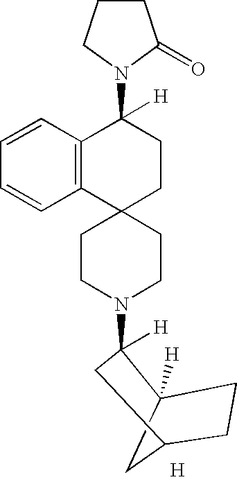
[H].C12([H])CC(CC1)CC2(N1CCC2(CC1)CCC([H])(N1CCCC1=O)C1=C2C=CC=C1)[H]
